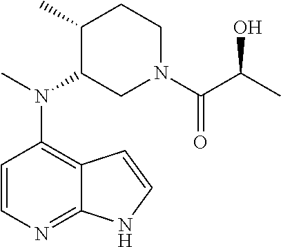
C1=CN=C2C(=C1N(C)C1CN(C(C(C)O)=O)CCC1C)C=CN2
